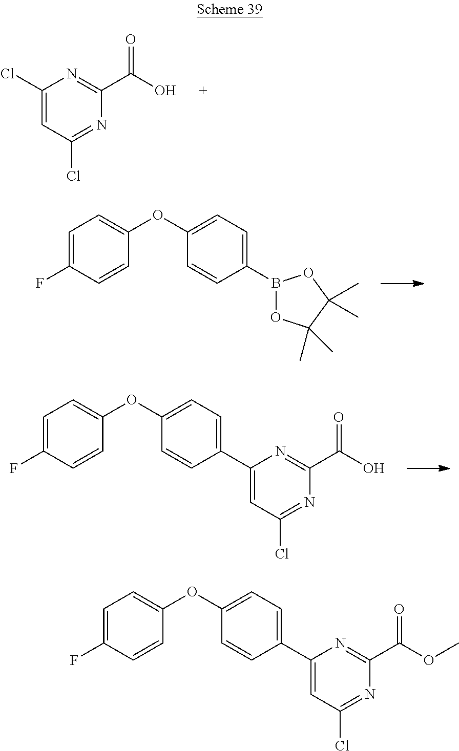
C1=C(F)C=CC(OC2=CC=C(B3OC(C)(C)C(C)(C)O3)C=C2)=C1.C1(Cl)=CC(Cl)=NC(C(O)=O)=N1.C1(C2=CC=C(OC3=CC=C(F)C=C3)C=C2)=CC(Cl)=NC(C(O)=O)=N1.C1(C2=CC=C(OC3=CC=C(F)C=C3)C=C2)=CC(Cl)=NC(C(OC)=O)=N1
